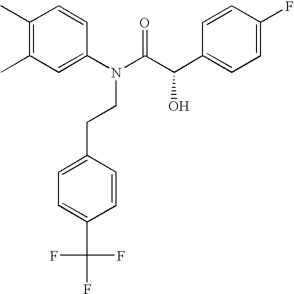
C1(C)=C(C)C=C(N(C(=O)C(C2=CC=C(F)C=C2)O)CCC2=CC=C(C(F)(F)F)C=C2)C=C1
